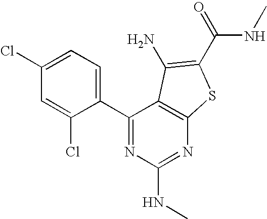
C1=C(Cl)C(C2=NC(NC)=NC3=C2C(N)=C(C(NC)=O)S3)=CC=C1Cl
